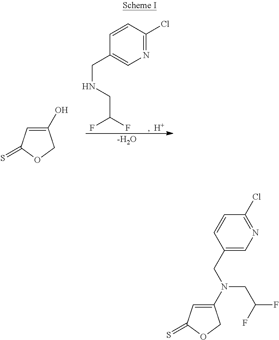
C1(CNCC(F)F)=CN=C(Cl)C=C1.[H].[-H2O].C1(O)=CC(=S)OC1.C1(N(CC(F)F)CC2=CN=C(Cl)C=C2)=CC(=S)OC1
